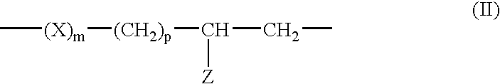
C[(X)m][(CH2)p]C(CC)[Z]
